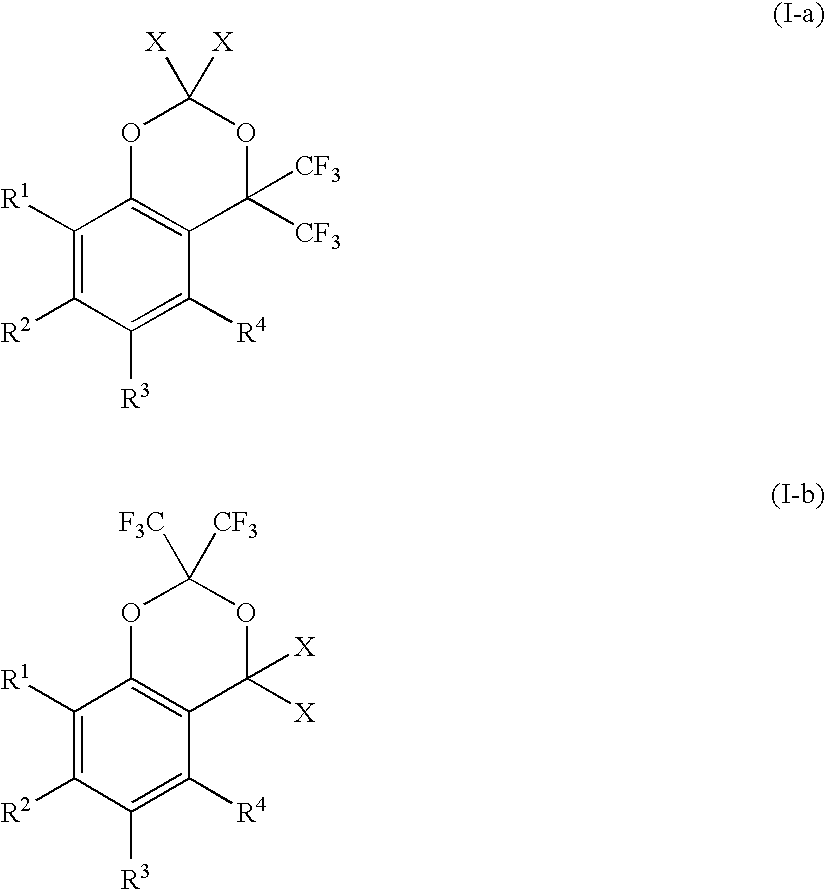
C1([R1])=C([R2])C([R3])=C([R4])C2=C1OC([X])([X])OC2([CF3])[CF3].C1([R1])=C([R2])C([R3])=C([R4])C2=C1OC([F3C])([CF3])OC2([X])[X]
